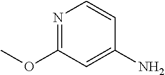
N1=C(OC)C=C(N)C=C1
